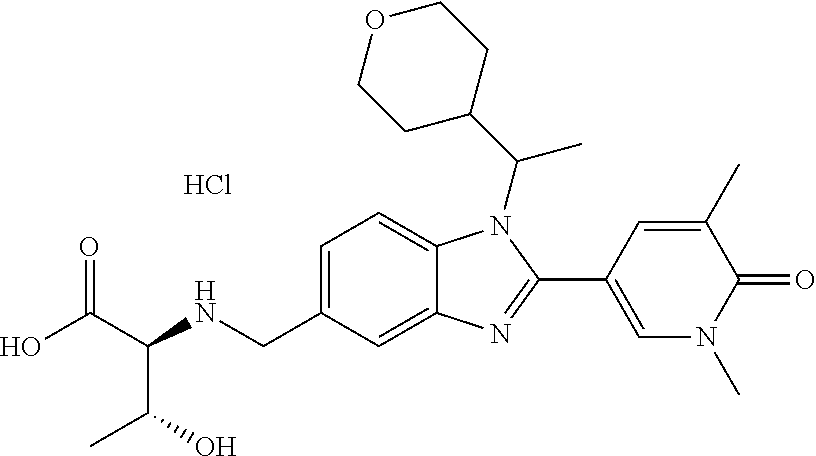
OC(C(NCC1=CC=C2C(=C1)N=C(C1=CN(C)C(=O)C(C)=C1)N2C(C1CCOCC1)C)C(O)C)=O.Cl
